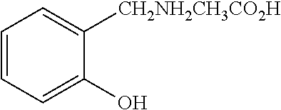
C1=CC=C(O)C([CH2NH2CH3CO2H])=C1
